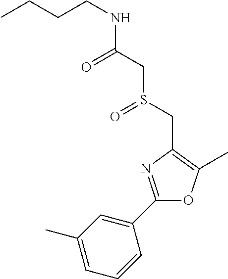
C(CNC(CS(CC1=C(C)OC(C2=CC(C)=CC=C2)=N1)=O)=O)CC
